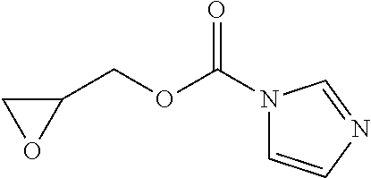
C1(COC(N2C=CN=C2)=O)CO1
